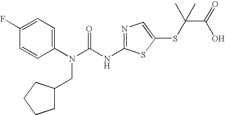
C1(F)=CC=C(N(C(NC2=NC=C(SC(C(O)=O)(C)C)S2)=O)CC2CCCC2)C=C1
